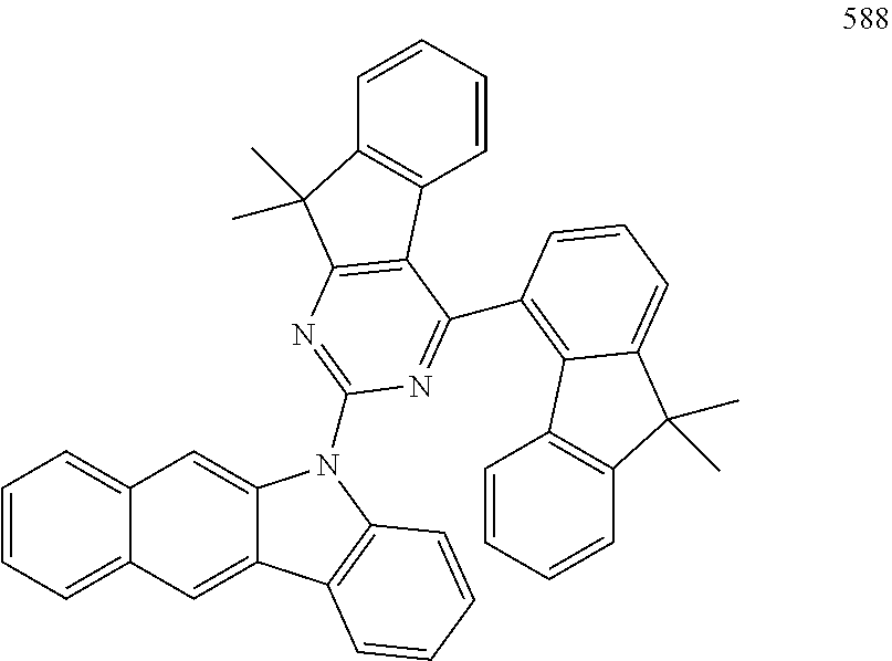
C1=CC=C2C(=C1)C=C1C(=C2)C2=C(C=CC=C2)N1C1=NC2=C(C3=C(C=CC=C3)C2(C)C)C(C2=C3C4=C(C=CC=C4)C(C)(C)C3=CC=C2)=N1
